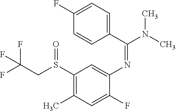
S(C1=C(C)C=C(F)C(N=C(C2=CC=C(F)C=C2)N(C)C)=C1)(CC(F)(F)F)=O
